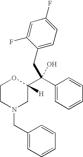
C1CN(CC2=CC=CC=C2)CC([H])(C(C2=CC=CC=C2)(CC2=CC=C(F)C=C2F)O)O1
